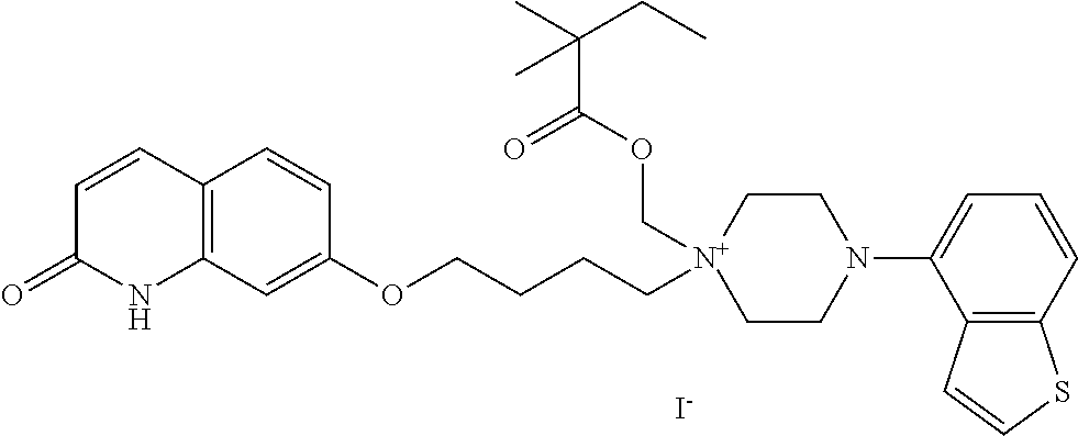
C12=C(C=C(OCCCC[N+]3(COC(C(C)(CC)C)=O)CCN(C4=CC=CC5=C4C=CS5)CC3)C=C1)NC(=O)C=C2.[I-]
